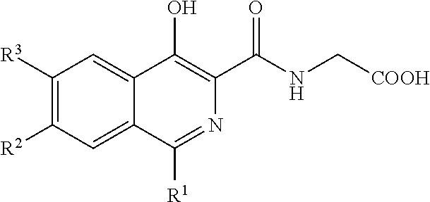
C1([R3])=C([R2])C=C2C(=C1)C(O)=C(C(NC[COOH])=O)N=C2[R1]
